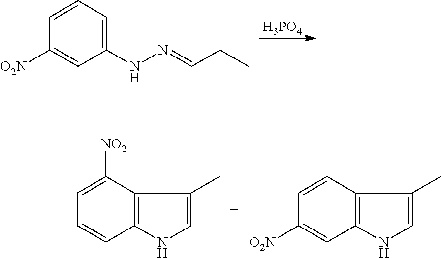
[H3PO4].C1=CC=C(NN=CCC)C=C1[O2N].C1=C([NO2])C2=C(C=C1)NC=C2C.C1=CC2=C(C=C1[O2N])NC=C2C
